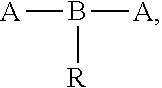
[A]B([A])[R]
